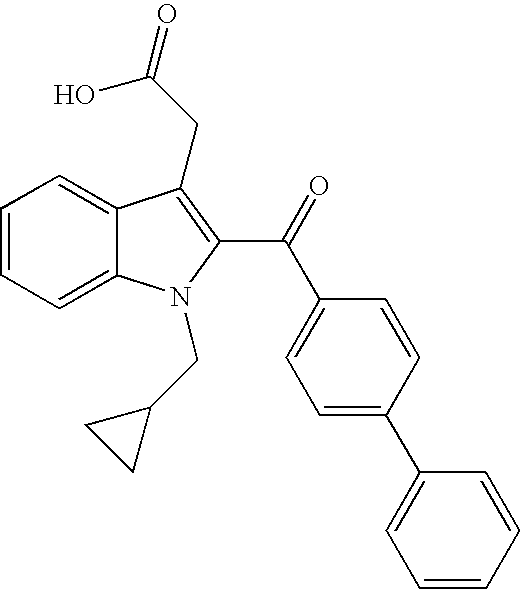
C1=CC=C2C(=C1)C(CC(=O)O)=C(C(=O)C1=CC=C(C3=CC=CC=C3)C=C1)N2CC1CC1
